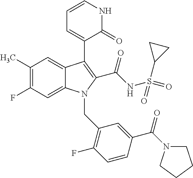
C1(C)=C(F)C=C2C(=C1)C(C1=CC=CNC1=O)=C(C(=O)NS(C1CC1)(=O)=O)N2CC1=C(F)C=CC(C(=O)N2CCCC2)=C1
